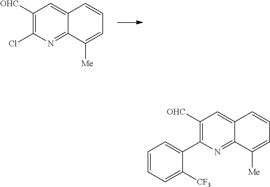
C1([OHC])=C(Cl)N=C2C(=C1)C=CC=C2[Me].C1([OHC])=C(C2=CC=CC=C2[CF3])N=C2C(=C1)C=CC=C2[Me]
